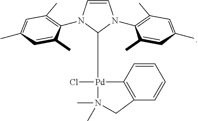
C1=CN(C2=C(C)C=C(C)C=C2C)C([Pd]2(Cl)C3=C(C=CC=C3)CN2(C)C)N1C1=C(C)C=C(C)C=C1C
